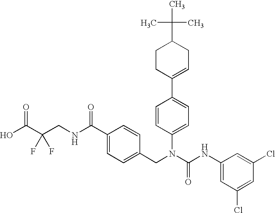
OC(C(CNC(C1=CC=C(CN(C2=CC=C(C3=CCC(C(C)(C)C)CC3)C=C2)C(NC2=CC(Cl)=CC(Cl)=C2)=O)C=C1)=O)(F)F)=O
